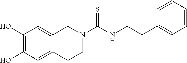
C1(O)=C(O)C=C2C(=C1)CN(C(NCCC1=CC=CC=C1)=S)CC2
